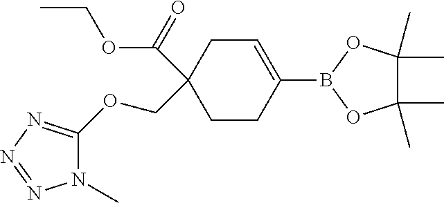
N1(C)C(OCC2(C(OCC)=O)CCC(B3OC(C)(C)C(C)(C)O3)=CC2)=NN=N1
